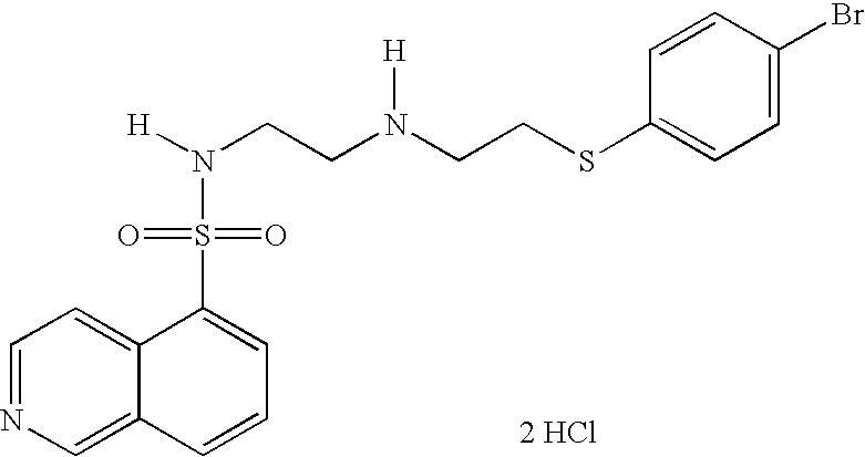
C1=NC=C2C(=C1)C(S(=O)(=O)N([H])CCN(CCSC1=CC=C(Br)C=C1)[H])=CC=C2.[2 HCl]
